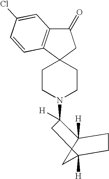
C1CN(C2([H])C3([H])C4(C([H])(C4)CC3)C2)CCC12C1=C(C(=O)C2)C=C(Cl)C=C1
